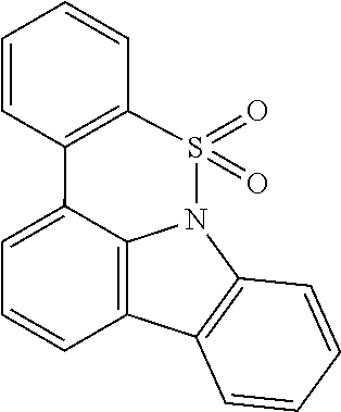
S1(=O)(=O)C2=C(C3=CC=CC4=C3N1C1=C4C=CC=C1)C=CC=C2
